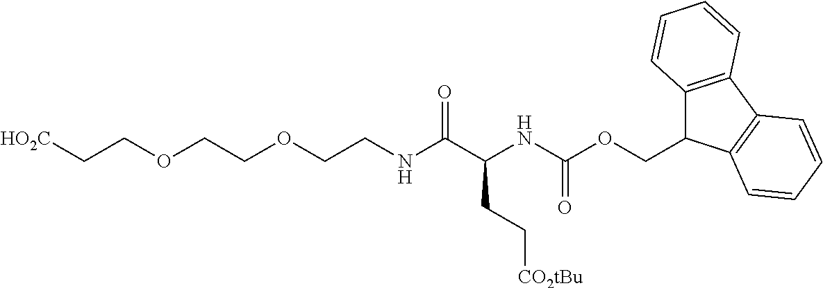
C12=C(C3=C(C1COC(NC(C(NCCOCCOCC[HO2C])=O)CC[CO2tBu])=O)C=CC=C3)C=CC=C2
